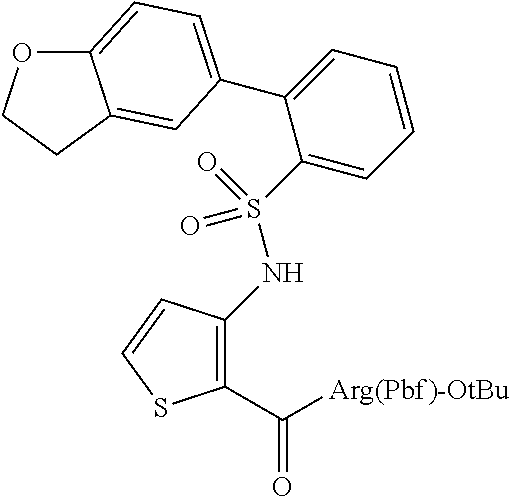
C1(C([Arg(Pbf)-OtBu])=O)=C(NS(=O)(=O)C2=CC=CC=C2C2=CC=C3OCCC3=C2)C=CS1
